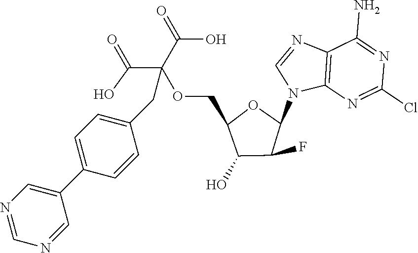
C12=C(N=C(Cl)N=C1N)N(C1OC(COC(C(=O)O)(C(=O)O)CC3=CC=C(C4=CN=CN=C4)C=C3)C(O)C1F)C=N2
